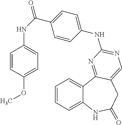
C1=CC=C2C(=C1)C1=NC(NC3=CC=C(C(=O)NC4=CC=C(OC)C=C4)C=C3)=NC=C1CC(=O)N2
